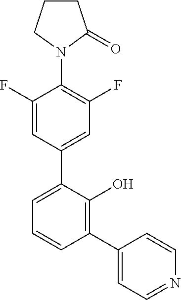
N1(C2=C(F)C=C(C3=CC=CC(C4=CC=NC=C4)=C3O)C=C2F)C(=O)CCC1
